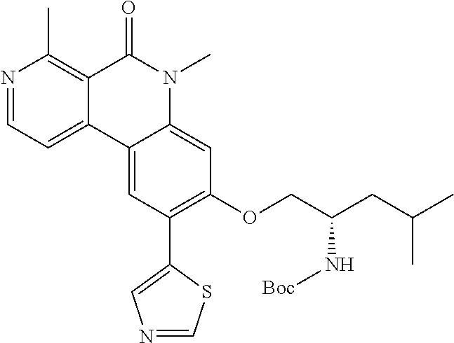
N1=CC=C2C(=C1C)C(=O)N(C)C1=CC(OCC(CC(C)C)N[Boc])=C(C3=CN=CS3)C=C21
